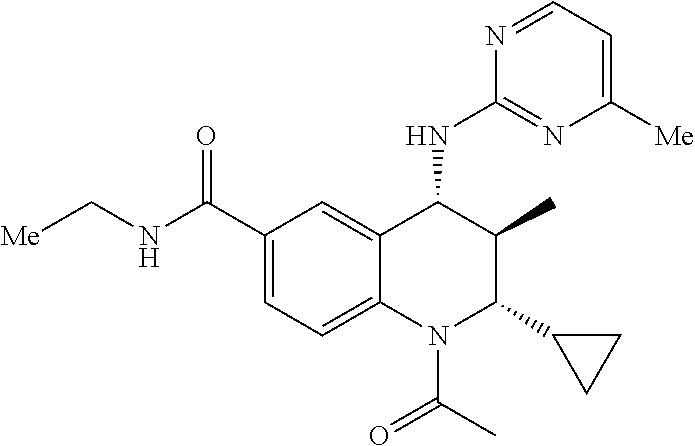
C1(C(NC[Me])=O)=CC=C2C(=C1)C(NC1=NC([Me])=CC=N1)C(C)C(C1CC1)N2C(C)=O
